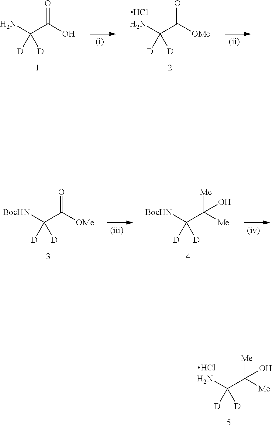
O=C(C([D])(N)[D])O.O=C(C([D])(N)[D])[OMe].Cl.O=C(C([D])([BocHN])[D])[OMe].[Me]C(C([D])([BocHN])[D])([Me])O.[Me]C(C([D])(N)[D])([Me])O.Cl
